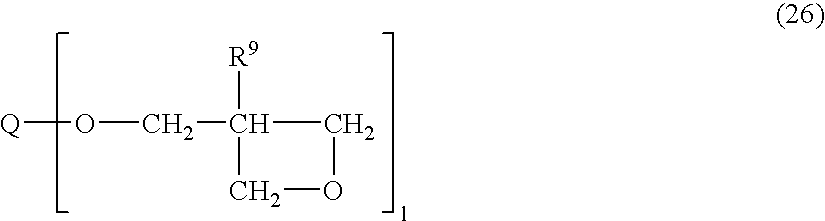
[Q]OCC1([R9])COC1
